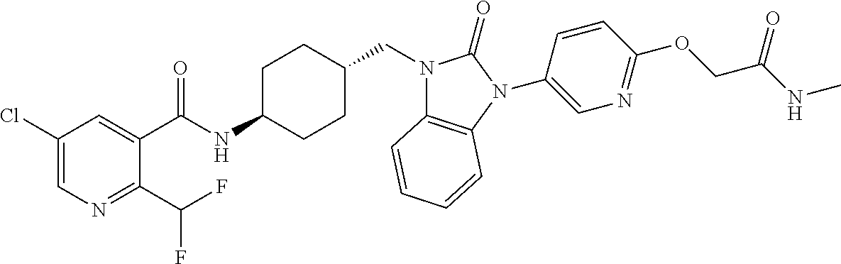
C1(Cl)=CN=C(C(F)F)C(C(NC2CCC(CN3C4=C(N(C5=CN=C(OCC(NC)=O)C=C5)C3=O)C=CC=C4)CC2)=O)=C1
